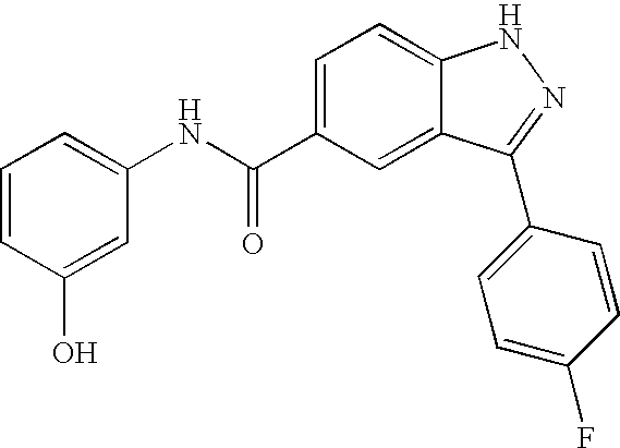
C1=CC=C(NC(C2=CC=C3C(=C2)C(C2=CC=C(F)C=C2)=NN3)=O)C=C1O
